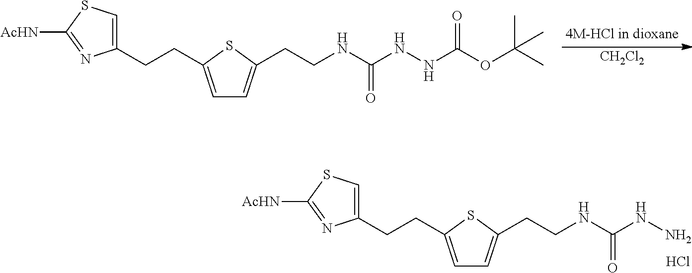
C1(CCC2=CC=C(CCNC(NN)=O)S2)=CSC([AcHN])=N1.Cl.[CH2Cl2].C1(CCC2=CC=C(CCNC(NNC(OC(C)(C)C)=O)=O)S2)=CSC([AcHN])=N1
